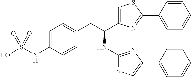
C1=C(NS(O)(=O)=O)C=CC(CC(C2=CSC(C3=CC=CC=C3)=N2)NC2=NC(C3=CC=CC=C3)=CS2)=C1
